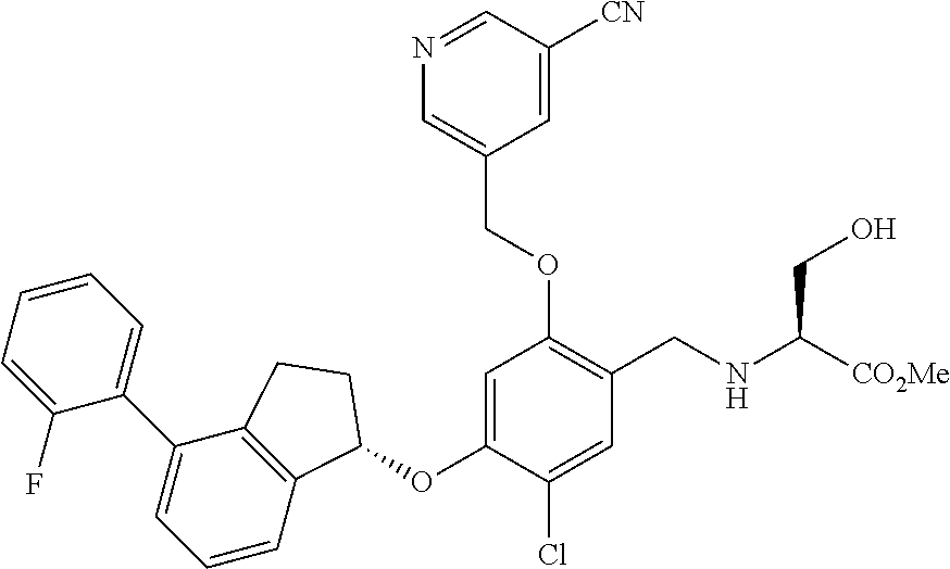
C1(F)=CC=CC=C1C1=CC=CC2=C1CCC2OC1=CC(OCC2=CN=CC([CN])=C2)=C(CNC([CO2Me])CO)C=C1Cl
